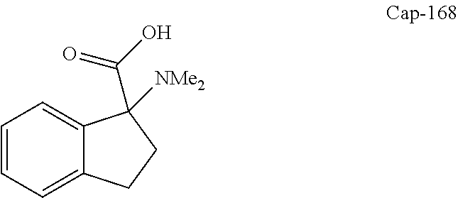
C1=CC=C2C(=C1)C(C(O)=O)([NMe2])CC2
